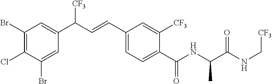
C1(Br)=C(Cl)C(Br)=CC(C(C=CC2=CC=C(C(NC(C(NC[CF3])=O)C)=O)C([CF3])=C2)[CF3])=C1
